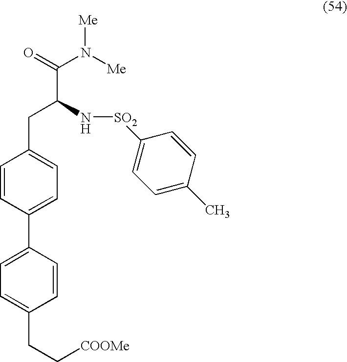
C1=CC(C2=CC=C(CC[COOMe])C=C2)=CC=C1CC(C(N([Me])[Me])=O)N[SO2]C1=CC=C(C)C=C1
